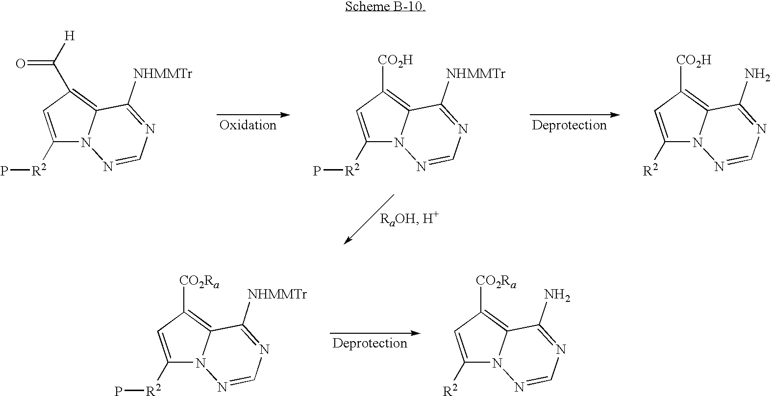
C1([R2]P)=CC(C(=O)[H])=C2N1N=CN=C2[NHMMTr].C1([R2]P)=CC([CO2H])=C2N1N=CN=C2[NHMMTr].C1([R2])=CC([CO2H])=C2N1N=CN=C2N.C1([R2]P)=CC([CO2Ra])=C2N1N=CN=C2[NHMMTr].C1([R2])=CC([CO2Ra])=C2N1N=CN=C2N
